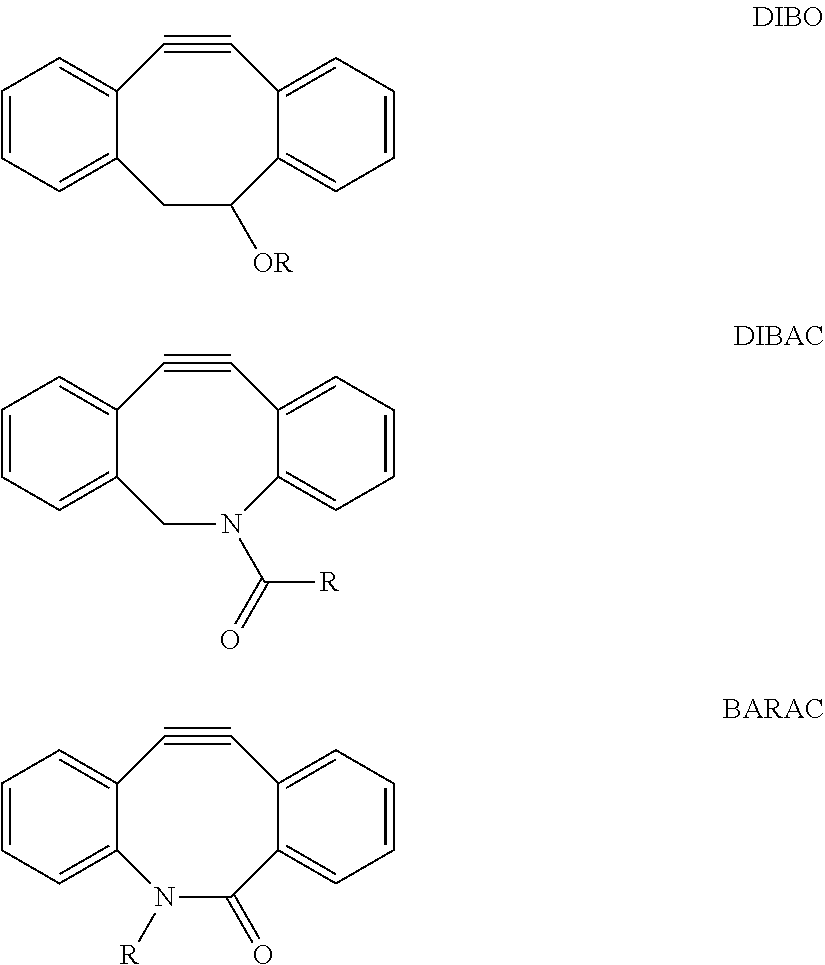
C1=CC=C2C(=C1)C#CC1=CC=CC=C1C([OR])C2.C1=CC=C2C(=C1)C#CC1=CC=CC=C1N(C(=O)[R])C2.C1=CC=C2C(=C1)C#CC1=CC=CC=C1C(=O)N2[R]
